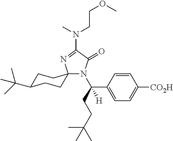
N(C1=NC2(N(C(CCC(C)(C)C)(C3=CC=C([CO2H])C=C3)[H])C1=O)CCC(C(C)(C)C)CC2)(C)CCOC
